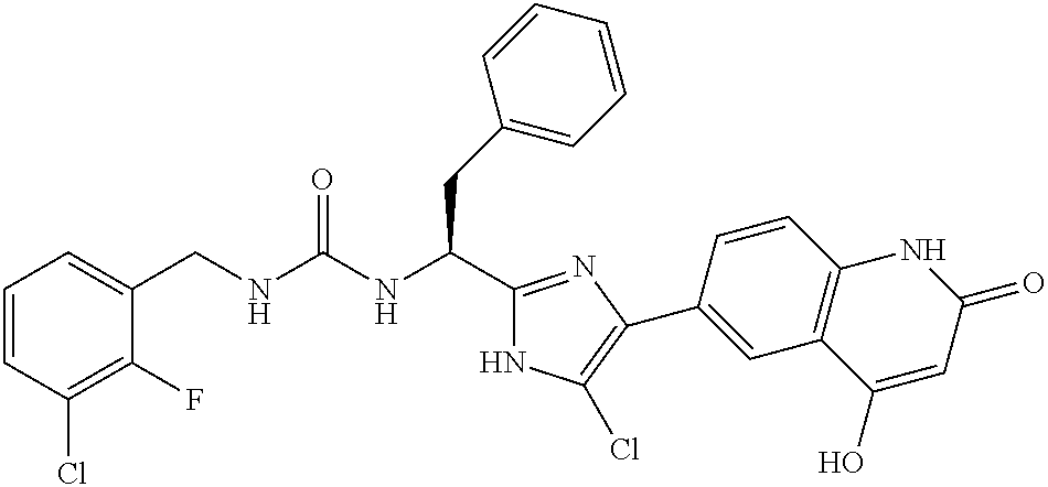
C1=CC(Cl)=C(F)C(CNC(NC(C2=NC(C3=CC4=C(C=C3)NC(=O)C=C4O)=C(Cl)N2)CC2=CC=CC=C2)=O)=C1
